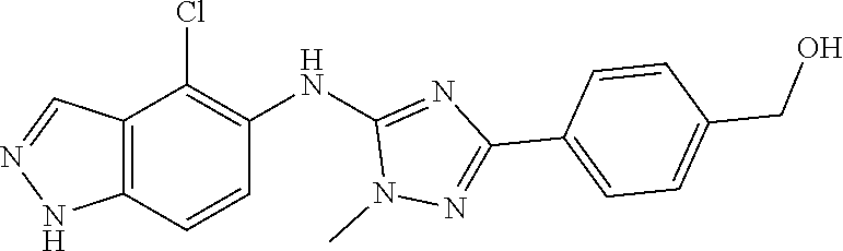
N1(C)N=C(C2=CC=C(CO)C=C2)N=C1NC1=C(Cl)C2=C(NN=C2)C=C1
